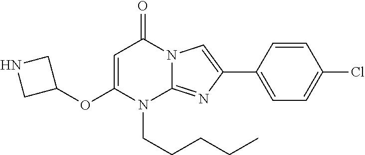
C1(OC2=CC(=O)N3C(=NC(C4=CC=C(Cl)C=C4)=C3)N2CCCCC)CNC1
